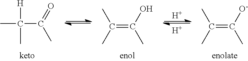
[H].[H].C(=C(C)[O-])(C)C.C(=C(C)O)(C)C.CC(C(C)=O)(C)[H]
